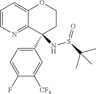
C1=CN=C2C(=C1)OCCC2(C1=CC=C(F)C([CF3])=C1)NS(C(C)(C)C)=O
